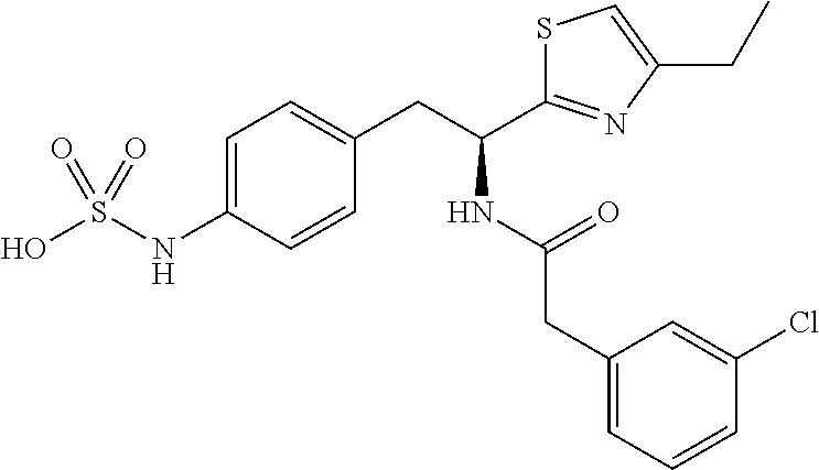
C1=C(NS(O)(=O)=O)C=CC(CC(NC(=O)CC2=CC=CC(Cl)=C2)C2=NC(CC)=CS2)=C1
